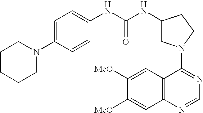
C1(N2CCCCC2)=CC=C(NC(NC2CN(C3=NC=NC4=C3C=C([MeO])C([MeO])=C4)CC2)=O)C=C1
